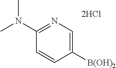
C1([B(OH)2])=CN=C(N(C)C)C=C1
